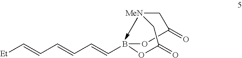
O1B(C=CC=CC=C[Et])OC(=O)C[MeN]CC1=O
